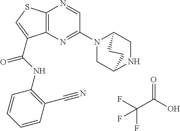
C12=C(N=C(N3CC4NCC3CC4)C=N1)C(C(=O)NC1=C(C#N)C=CC=C1)=CS2.O=C(O)C(F)(F)F
